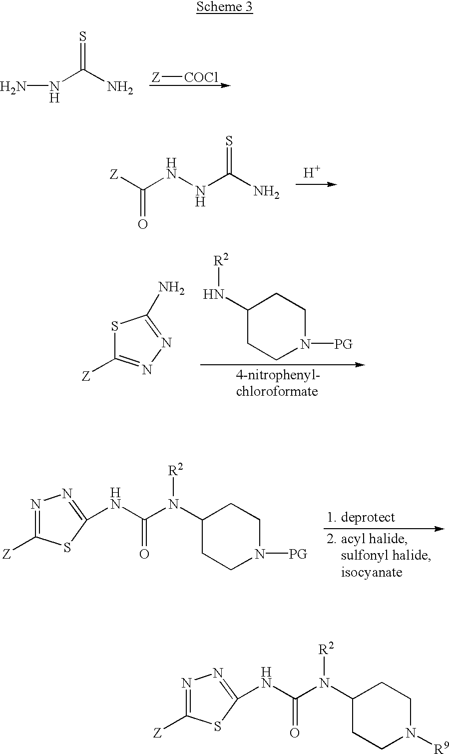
N(C(N)=S)N.[Z][COCl].N(C(N)=S)NC([Z])=O.[H].N(C(N(C1CCN([R9])CC1)[R2])=O)C1=NN=C([Z])S1.C1(N[R2])CCN([PG])CC1.S1C([Z])=NN=C1N.N(C(N(C1CCN([PG])CC1)[R2])=O)C1=NN=C([Z])S1
